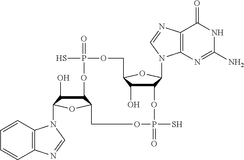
C12C(O)C(N3C4=C(C=CC=C4)N=C3)OC1COP(=O)(S)OC1C(O)C(OC1N1C3=C(C(=O)NC(N)=N3)N=C1)COP(=O)(S)O2
